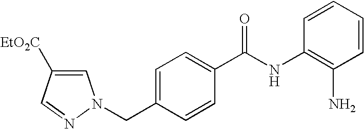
C1=CC=CC(NC(C2=CC=C(CN3C=C([EtO2C])C=N3)C=C2)=O)=C1N
